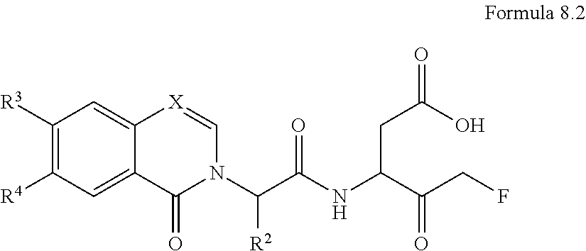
C1([R3])=C([R4])C=C2C(=C1)[X]=CN(C(C(=O)NC(CC(=O)O)C(CF)=O)[R2])C2=O
